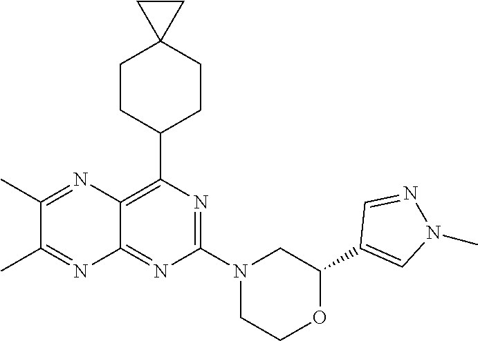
C1(C2=CN(C)N=C2)OCCN(C2=NC(C3CCC4(CC3)CC4)=C3C(=N2)N=C(C)C(C)=N3)C1
